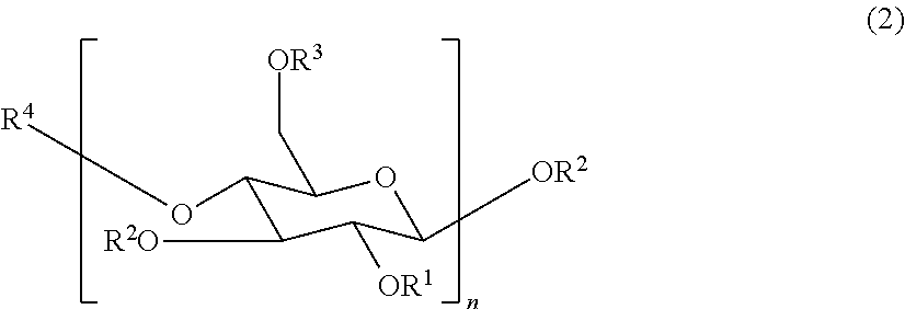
C1(O[R4])C([R2O])C([OR1])C([OR2])OC1C[OR3]
